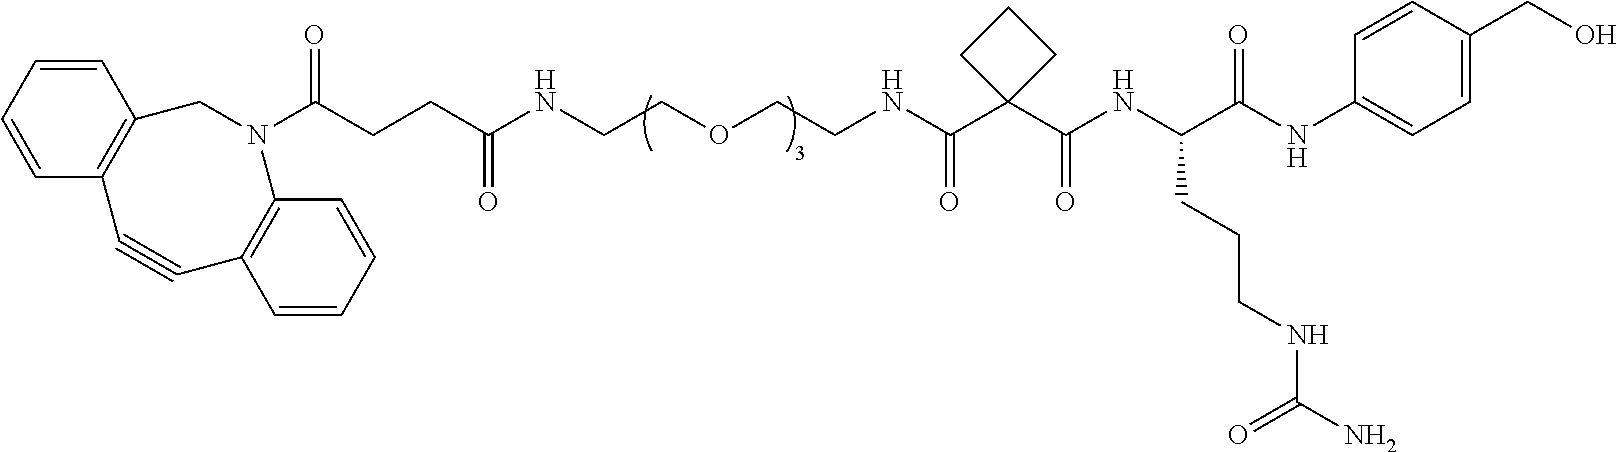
C1#CC2=C(CN(C(CCC(NCCOCCNC(C3(C(NC(C(NC4=CC=C(CO)C=C4)=O)CCCNC(N)=O)=O)CCC3)=O)=O)=O)C3=C1C=CC=C3)C=CC=C2
